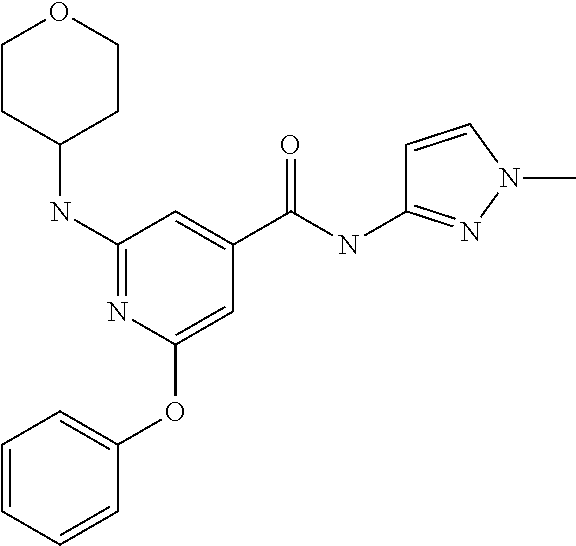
N(C1=NC(OC2=CC=CC=C2)=CC(C(NC2=NN(C)C=C2)=O)=C1)C1CCOCC1
